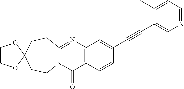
N12C(=NC3=C(C1=O)C=CC(C#CC1=CN=CC=C1C)=C3)CCC1(CC2)OCCO1
